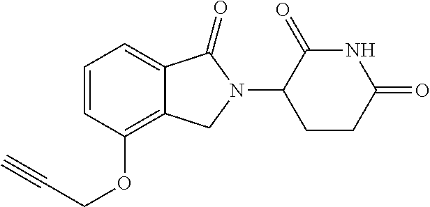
C1=CC(OCC#C)=C2C(=C1)C(=O)N(C1CCC(=O)NC1=O)C2
